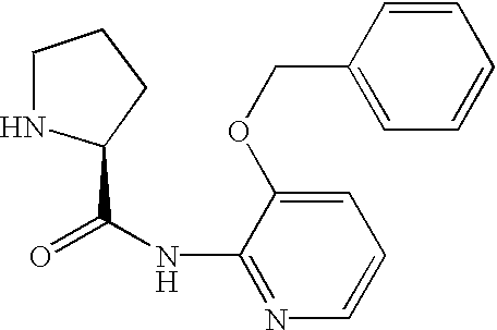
N1C(C(=O)NC2=NC=CC=C2OCC2=CC=CC=C2)CCC1
